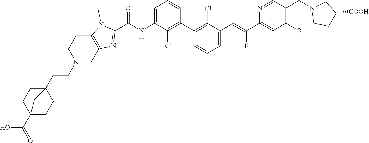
C1(C2=C(Cl)C(C=C(C3=CC(OC)=C(CN4CCC([COOH])C4)C=N3)F)=CC=C2)=C(Cl)C(NC(C2=NC3=C(N2C)CCN(CCC24CCC(C(O)=O)(CC2)C4)C3)=O)=CC=C1
